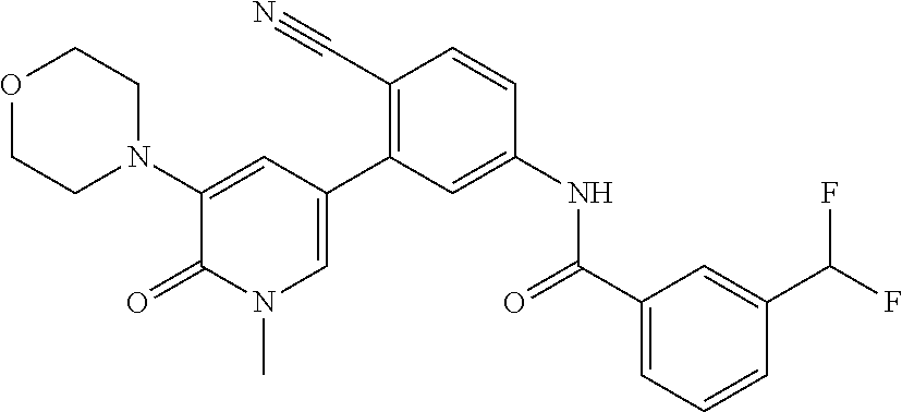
O1CCN(C2=CC(C3=C(C#N)C=CC(NC(=O)C4=CC=CC(C(F)F)=C4)=C3)=CN(C)C2=O)CC1
